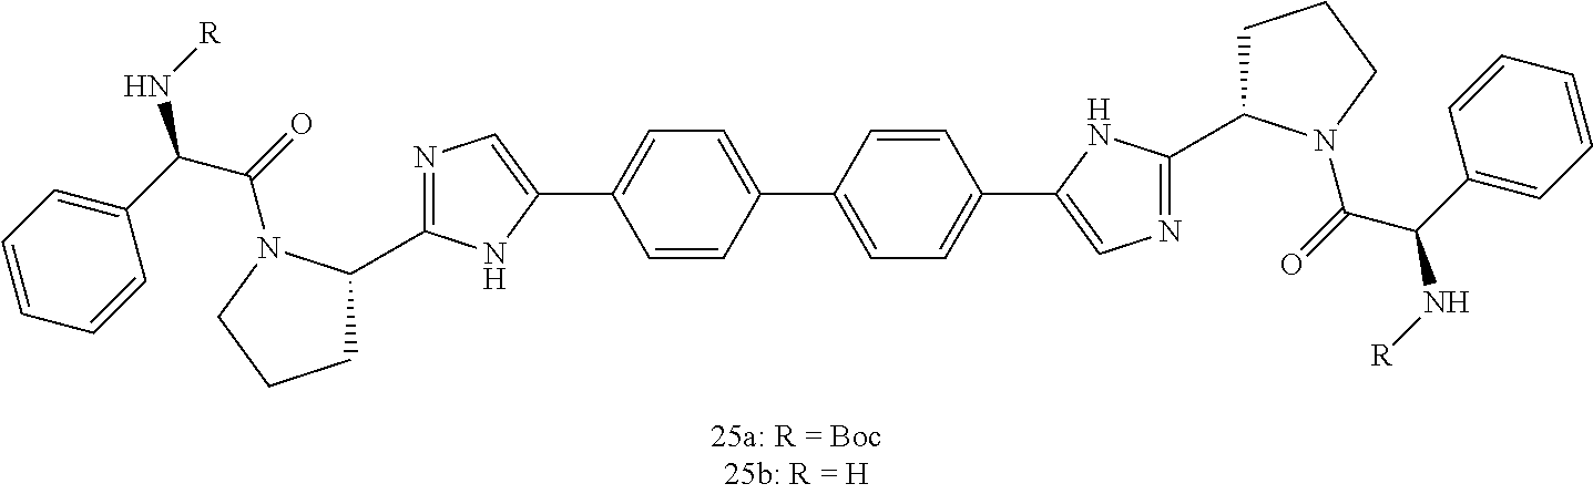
C1=CC(C2=CC=C(C3=CN=C(C4CCCN4C(=O)C(C4=CC=CC=C4)N[R])N3)C=C2)=CC=C1C1=CN=C(C2CCCN2C(=O)C(C2=CC=CC=C2)N[R])N1
